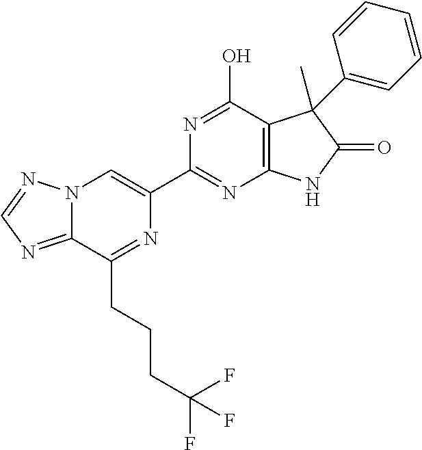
C12=NC=NN1C=C(C1=NC3=C(C(O)=N1)C(C)(C1=CC=CC=C1)C(=O)N3)N=C2CCCC(F)(F)F
